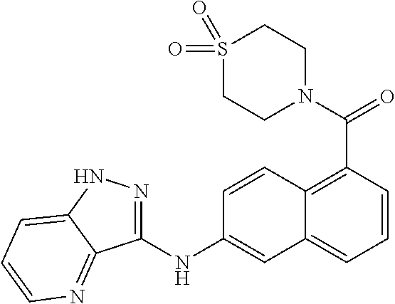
C1(NC2=CC3=CC=CC(C(N4CCS(=O)(=O)CC4)=O)=C3C=C2)=NNC2=CC=CN=C12
